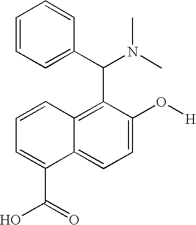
C1=C(C(O)=O)C2=CC=C(O[H])C(C(C3=CC=CC=C3)N(C)C)=C2C=C1
